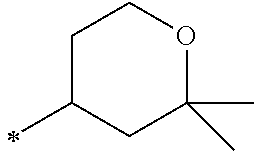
O1CCC(C)CC1(C)C
